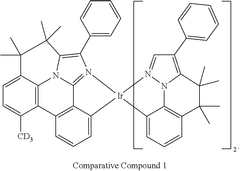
C1(C2=CC=CC=C2)=C2N3N(=C1)[Ir]1(C4=CC=CC(=C34)C(C)(C)C2(C)C)C2=CC=CC3=C2C2=N1C(C1=CC=CC=C1)=C1N2C2=C3C([CD3])=CC=C2C(C)(C)C1(C)C
